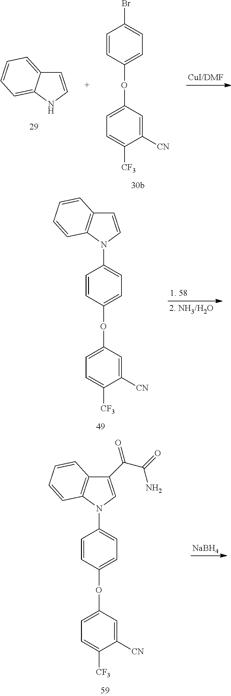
C1=CNC2=CC=CC=C12.C1([CN])=CC(OC2=CC=C(Br)C=C2)=CC=C1[CF3].C1([CN])=CC(OC2=CC=C(N3C=CC4=C3C=CC=C4)C=C2)=CC=C1[CF3].[NaBH4].C1([CN])=CC(OC2=CC=C(N3C=C(C(=O)C(N)=O)C4=C3C=CC=C4)C=C2)=CC=C1[CF3]
